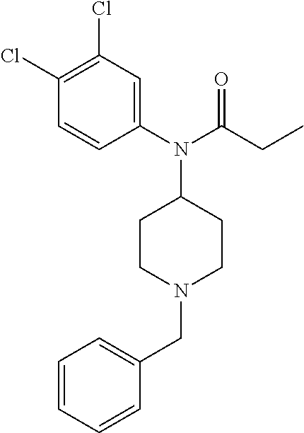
C1(N(C2CCN(CC3=CC=CC=C3)CC2)C(CC)=O)=CC(Cl)=C(Cl)C=C1
